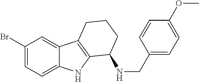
C1(Br)=CC=C2C(=C1)C1=C(N2)C(NCC2=CC=C(OC)C=C2)CCC1
